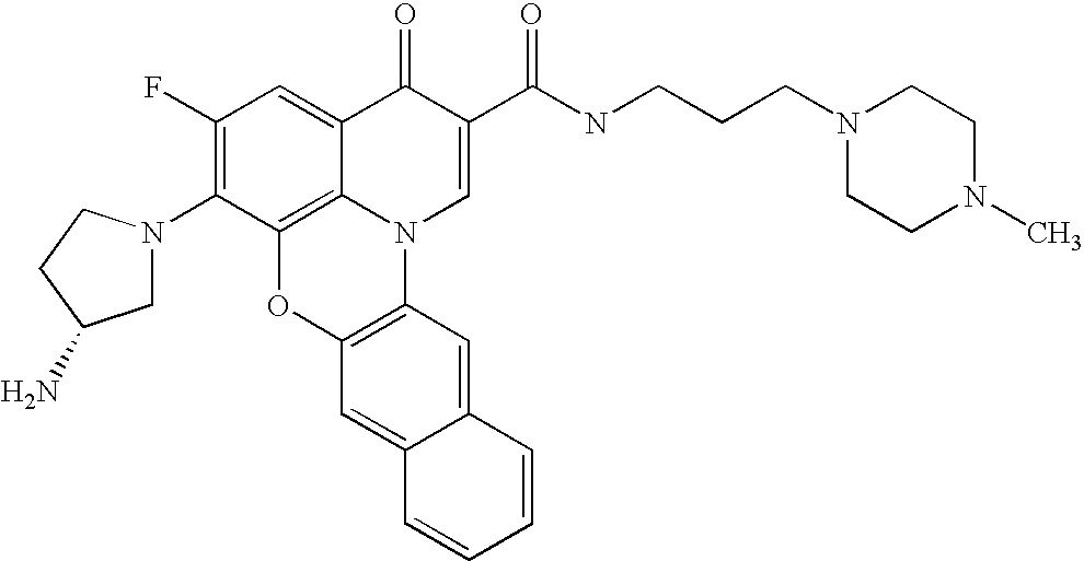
C1(F)=C(N2CC(N)CC2)C2=C3C(=C1)C(=O)C(C(NCCCN1CCN(C)CC1)=O)=CN3C1=C(O2)C=C2C(=C1)C=CC=C2
